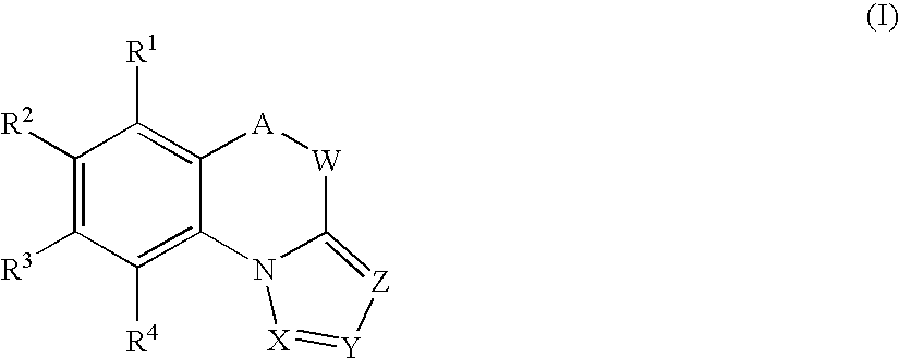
C1([R2])=C([R3])C([R4])=C2C(=C1[R1])[A][W]C1=[Z][Y]=[X]N21
